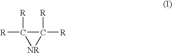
[R]C1([R])C([R])([R])[NR]1
